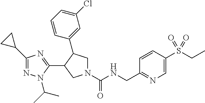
N1(C(NCC2=NC=C(S(CC)(=O)=O)C=C2)=O)CC(C2=CC(Cl)=CC=C2)C(C2=NC(C3CC3)=NN2C(C)C)C1
